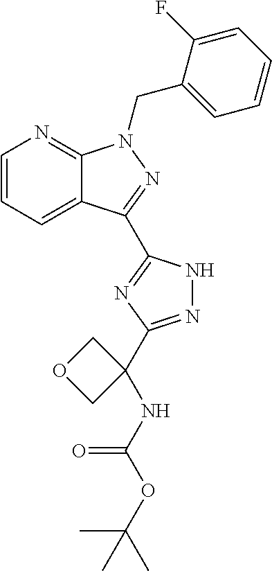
C12=CC=CN=C1N(CC1=CC=CC=C1F)N=C2C1=NC(C2(NC(OC(C)(C)C)=O)COC2)=NN1
